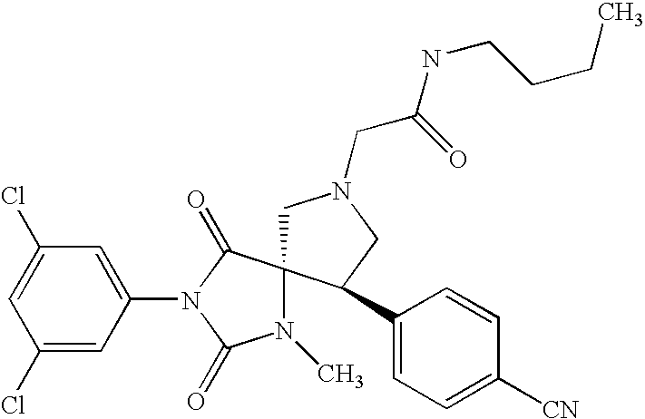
C1(Cl)=CC(N2C(=O)N(C)C3(C2=O)CN(CC(=O)NCCCC)CC3C2=CC=C([CN])C=C2)=CC(Cl)=C1
